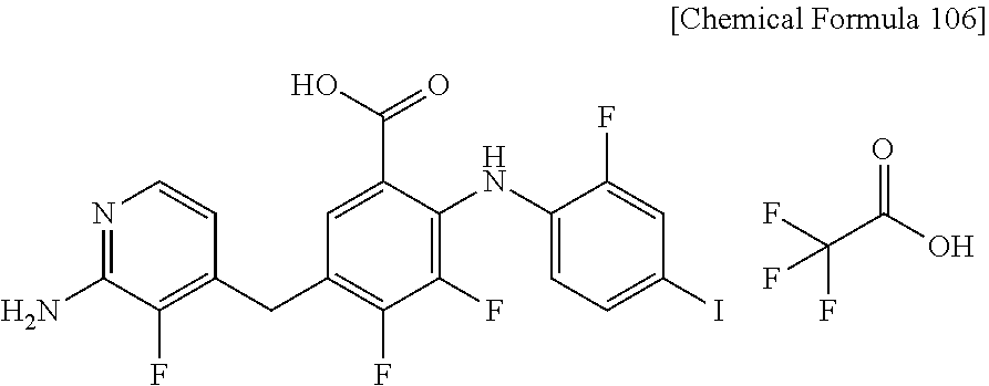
O=C(O)C(F)(F)F.N1=C(N)C(F)=C(CC2=C(F)C(F)=C(NC3=CC=C(I)C=C3F)C(C(O)=O)=C2)C=C1
